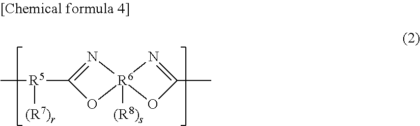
N1=C([R5](C)[(R7)r])O[R6]12([(R8)s])OC(C)=N2
